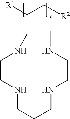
C(CNCCCNCCNC)NCC(C[R2])[R1]
